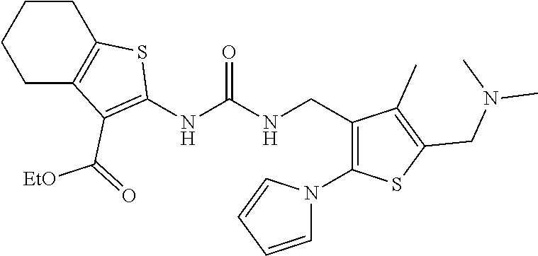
C1CC2=C(CC1)C(C(=O)[EtO])=C(NC(NCC1=C(N3C=CC=C3)SC(CN(C)C)=C1C)=O)S2
